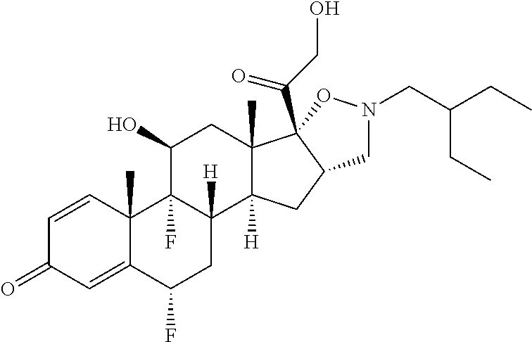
C1=CC2(C)C(=CC1=O)C(F)CC1([H])C2(F)C(O)CC2(C)C1([H])CC1C2(C(CO)=O)ON(CC(CC)CC)C1
